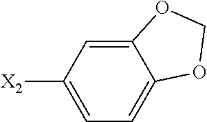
C12=CC([X2])=CC=C1OCO2
